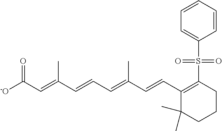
[-O]C(C=C(C=CC=C(C=CC1=C(S(=O)(=O)C2=CC=CC=C2)CCCC1(C)C)C)C)=O
